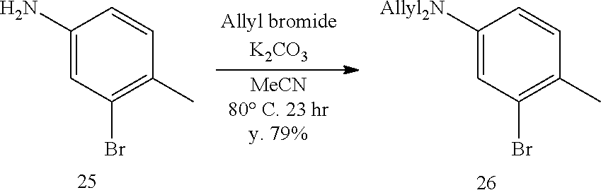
C1(N)=CC(Br)=C(C)C=C1.C1([Allyl2N])=CC(Br)=C(C)C=C1
